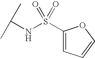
C1(S(NC(C)C)(=O)=O)=CC=CO1
